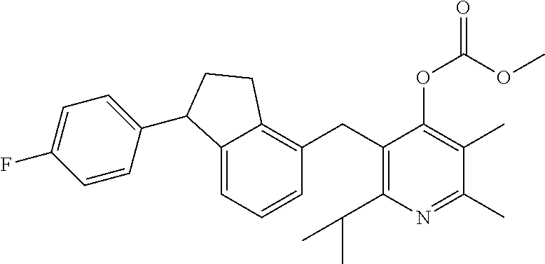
C1(CC2=C(C(C)C)N=C(C)C(C)=C2OC(OC)=O)=C2C(=CC=C1)C(C1=CC=C(F)C=C1)CC2
